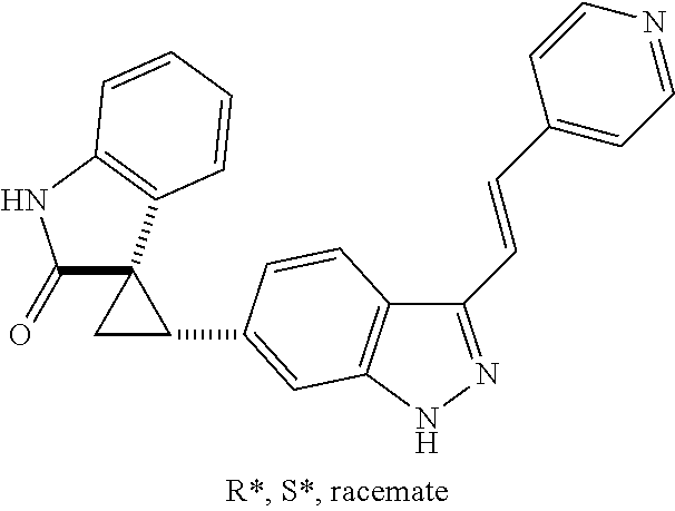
C1(=O)C2(C3=C(N1)C=CC=C3)CC2C1=CC2=C(C(C=CC3=CC=NC=C3)=NN2)C=C1
